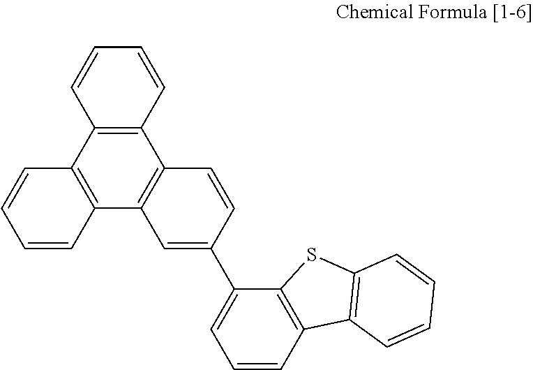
C12=C(C3=C(C4=C1C=CC(C1=CC=CC5=C1SC1=C5C=CC=C1)=C4)C=CC=C3)C=CC=C2
